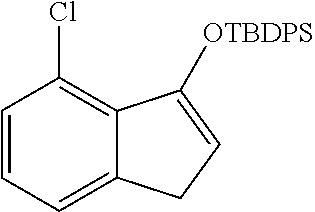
C1=CC=C2C(=C1Cl)C([OTBDPS])=CC2
